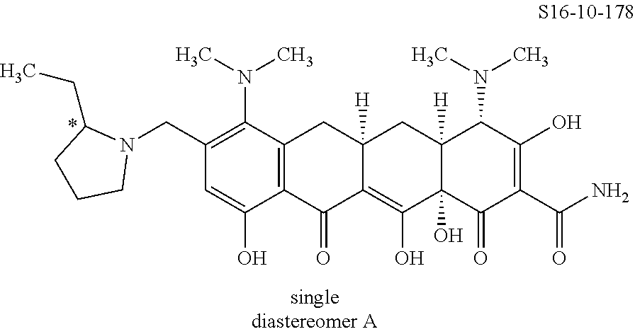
C1(CN2C(CC)CCC2)=C(N(C)C)C2=C(C(O)=C1)C(=O)C1=C(O)C3(O)C([H])(CC1([H])C2)C(N(C)C)C(O)=C(C(N)=O)C3=O
